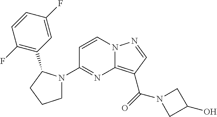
C12=C(C(=O)N3CC(O)C3)C=NN1C=CC(N1CCCC1C1=C(F)C=CC(F)=C1)=N2
